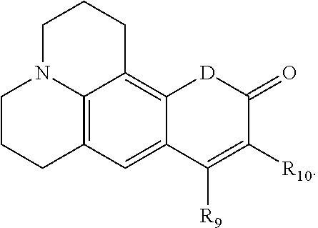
C12=C3C=C4C(=C1CCCN2CCC3)[D]C(=O)C([R10])=C4[R9]
